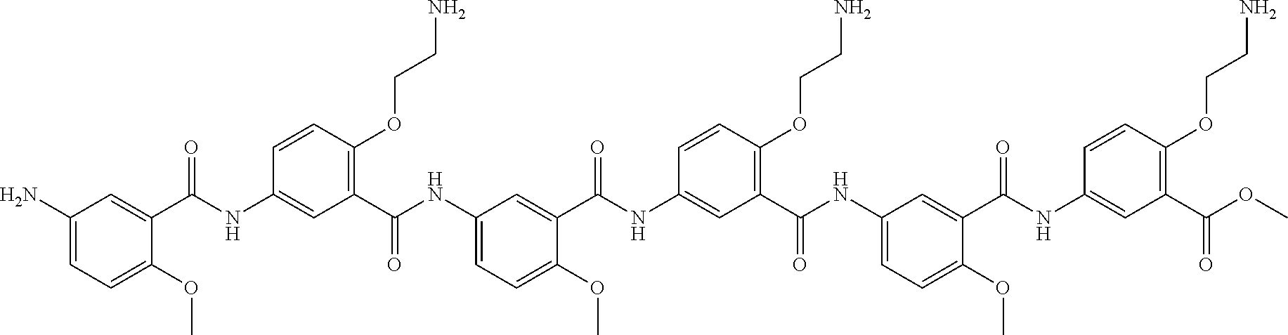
C1(N)=CC=C(OC)C(C(NC2=CC(C(NC3=CC=C(OC)C(C(NC4=CC(C(NC5=CC=C(OC)C(C(NC6=CC(C(OC)=O)=C(OCCN)C=C6)=O)=C5)=O)=C(OCCN)C=C4)=O)=C3)=O)=C(OCCN)C=C2)=O)=C1
